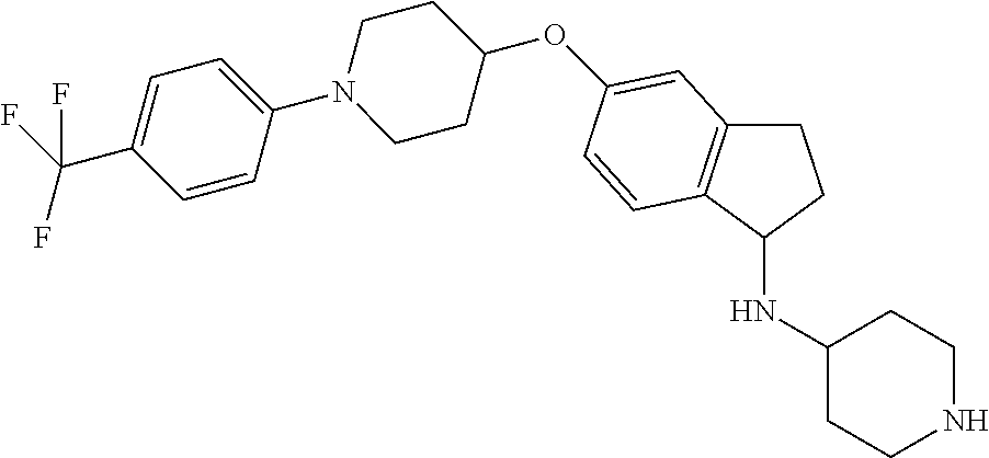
O(C1CCN(C2=CC=C(C(F)(F)F)C=C2)CC1)C1=CC2=C(C(NC3CCNCC3)CC2)C=C1
